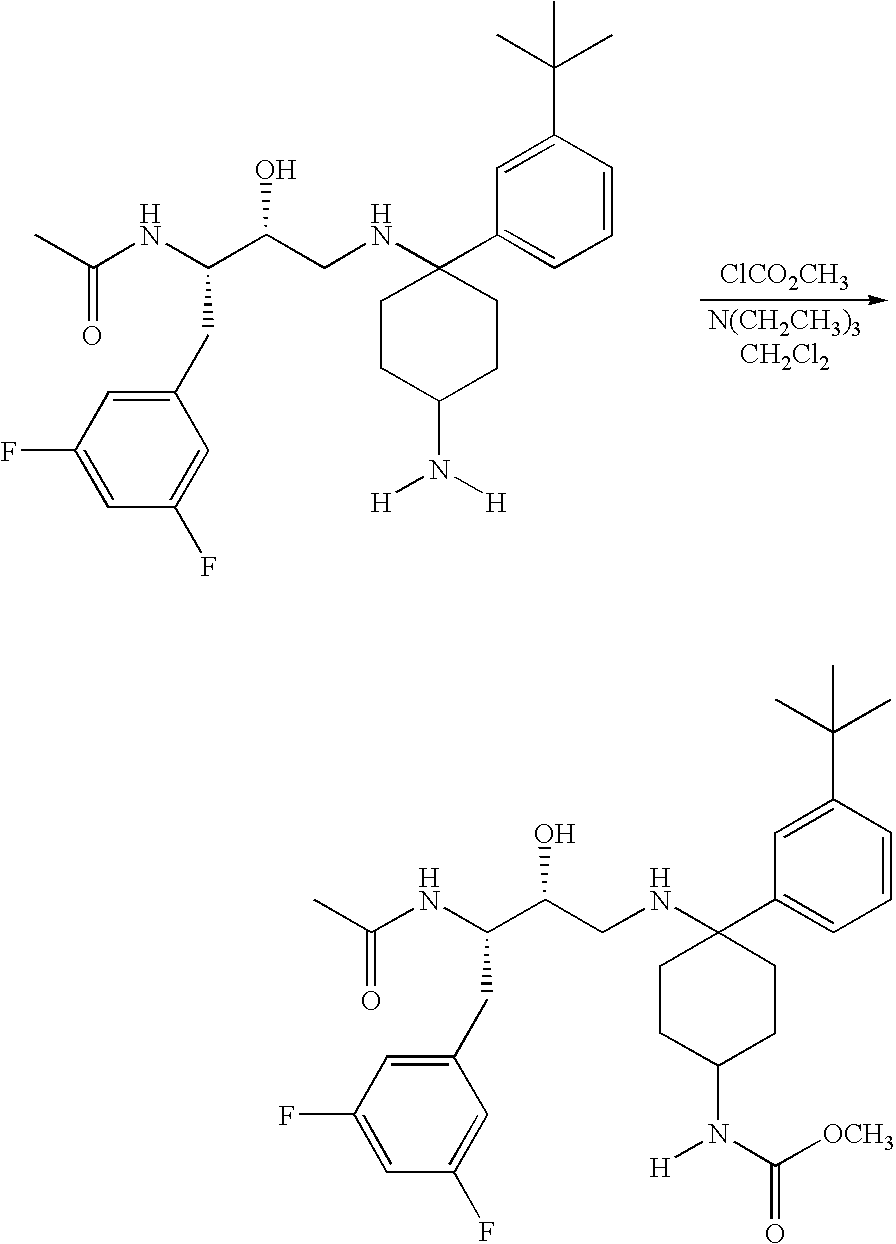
C1CC(NCC(C(NC(=O)C)CC2=CC(F)=CC(F)=C2)O)(C2=CC=CC(C(C)(C)C)=C2)CCC1N([H])[H].[ClCO2CH3].C1CC(NCC(C(NC(=O)C)CC2=CC(F)=CC(F)=C2)O)(C2=CC=CC(C(C)(C)C)=C2)CCC1N(C([OCH3])=O)[H]
